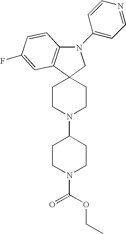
N1(C2=CC=NC=C2)C2=C(C3(C1)CCN(C1CCN(C(=O)OCC)CC1)CC3)C=C(F)C=C2
